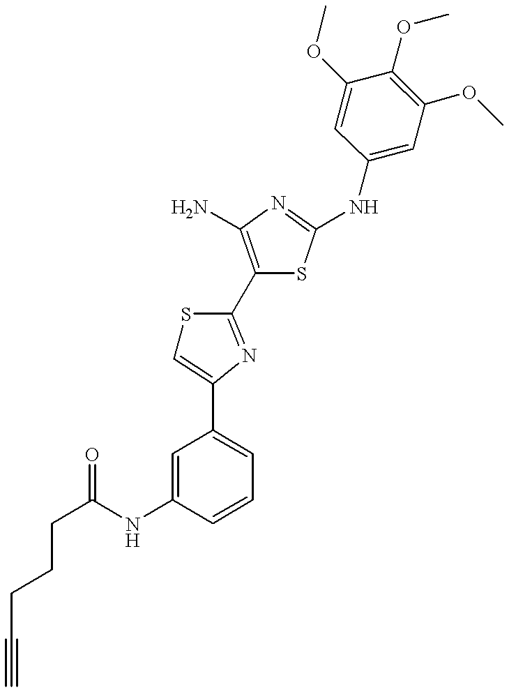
C(C(NC1=CC(C2=CSC(C3=C(N)N=C(NC4=CC(OC)=C(OC)C(OC)=C4)S3)=N2)=CC=C1)=O)CCC#C
